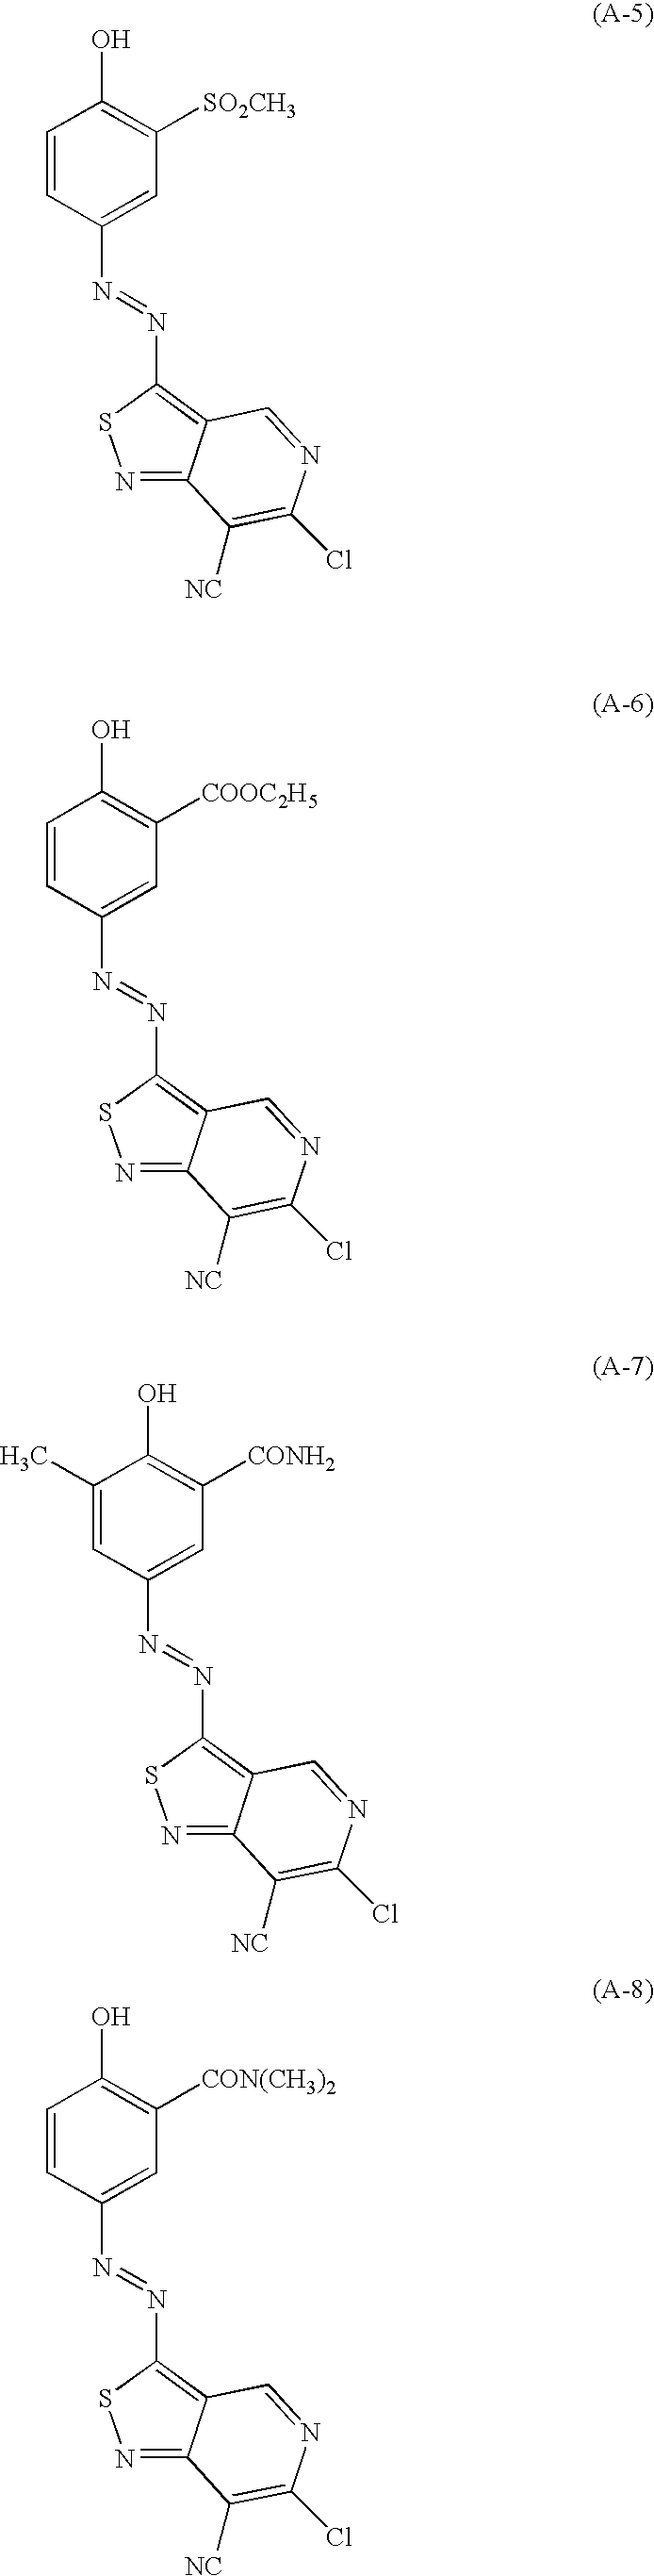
C1=CC(O)=C([SO2CH3])C=C1N=NC1=C2C(=NS1)C([NC])=C(Cl)N=C2.C1=CC(O)=C([COOC2H5])C=C1N=NC1=C2C(=NS1)C([NC])=C(Cl)N=C2.C1=C(C)C(O)=C([CONH2])C=C1N=NC1=C2C(=NS1)C([NC])=C(Cl)N=C2.C1=CC(O)=C([CON(CH3)2])C=C1N=NC1=C2C(=NS1)C([NC])=C(Cl)N=C2
